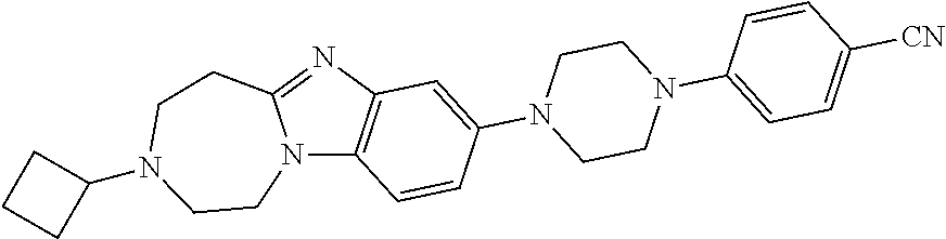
N12C3=C(N=C1CCN(C1CCC1)CC2)C=C(N1CCN(C2=CC=C([CN])C=C2)CC1)C=C3
